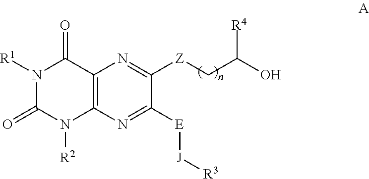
N1([R1])C(=O)N([R2])C2=C(C1=O)N=C([Z]CC(O)[R4])C([E][J][R3])=N2
